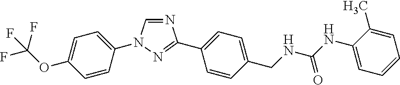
N1=CN(C2=CC=C(OC(F)(F)F)C=C2)N=C1C1=CC=C(CNC(NC2=CC=CC=C2C)=O)C=C1
